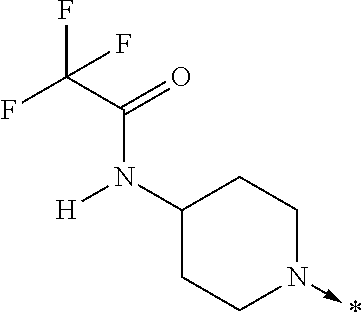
C1(N(C(=O)C(F)(F)F)[H])CCN(->*)CC1
